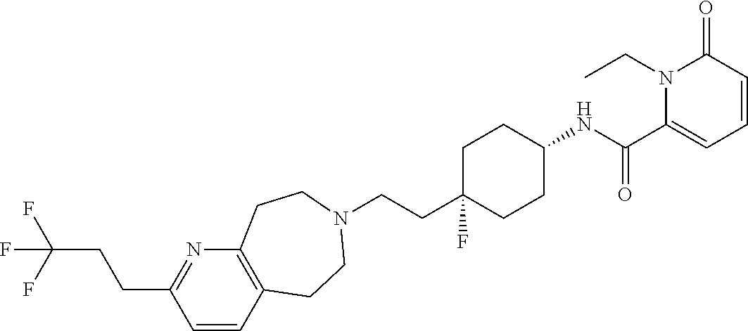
C1=CC2=C(N=C1CCC(F)(F)F)CCN(CCC1(F)CCC(NC(C3=CC=CC(=O)N3CC)=O)CC1)CC2
